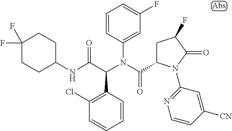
C1(N(C(C2CC(F)C(=O)N2C2=NC=CC([CN])=C2)=O)C(C(NC2CCC(F)(F)CC2)=O)C2=C(Cl)C=CC=C2)=CC(F)=CC=C1
